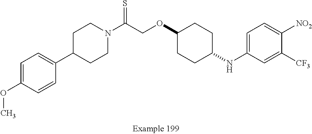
C1=C(OC)C=CC(C2CCN(C(COC3CCC(NC4=CC=C([NO2])C([CF3])=C4)CC3)=S)CC2)=C1
